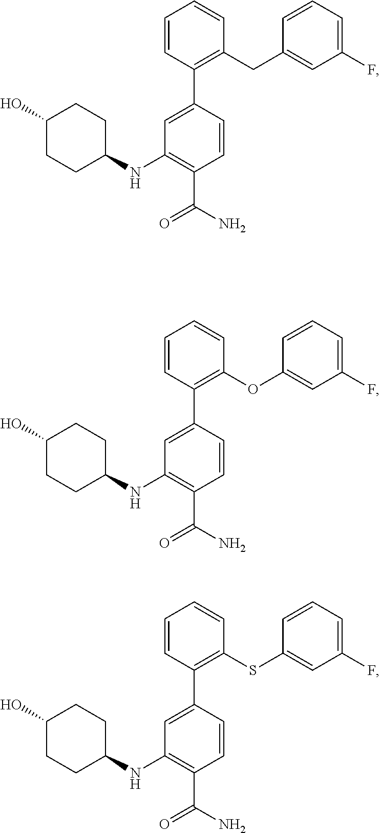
C1=C(C2=C(CC3=CC(F)=CC=C3)C=CC=C2)C=CC(C(N)=O)=C1NC1CCC(O)CC1.C1=C(C2=C(OC3=CC(F)=CC=C3)C=CC=C2)C=CC(C(N)=O)=C1NC1CCC(O)CC1.C1=C(C2=C(SC3=CC(F)=CC=C3)C=CC=C2)C=CC(C(N)=O)=C1NC1CCC(O)CC1
